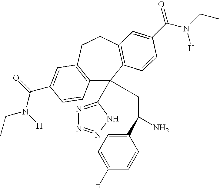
C12=C(CCC3=C(C1(C1=NN=NN1)CC(N)C1=CC=C(F)C=C1)C=CC(C(N(CC)[H])=O)=C3)C=C(C(=O)N([H])CC)C=C2
